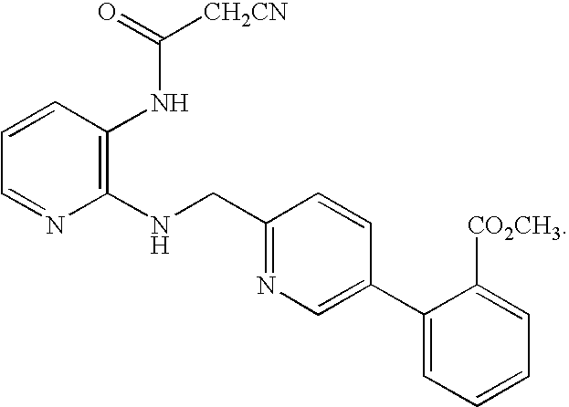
C1(NCC2=NC=C(C3=CC=CC=C3[CO2CH3])C=C2)=C(NC([CH2CN])=O)C=CC=N1
